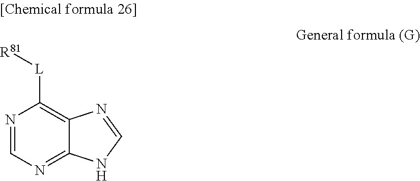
N1=CN=C2C(=C1[L][R81])N=CN2
